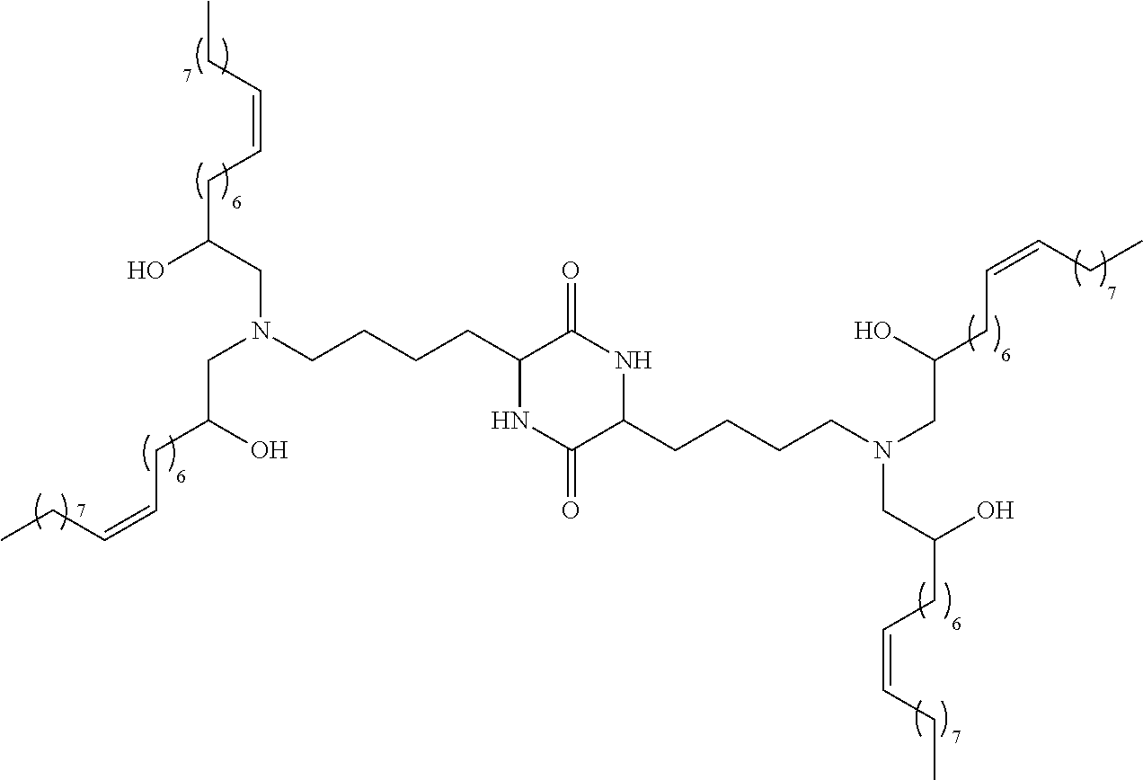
C1(CCCCN(CC(O)CC=CCC)CC(O)CC=CCC)NC(=O)C(CCCCN(CC(O)CC=CCC)CC(O)CC=CCC)NC1=O
